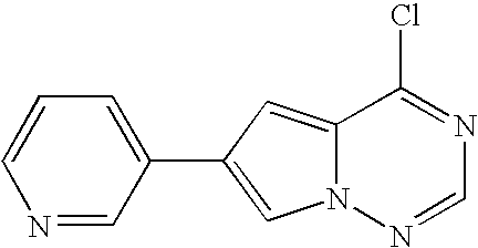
N1=CC(C2=CN3C(=C2)C(Cl)=NC=N3)=CC=C1
